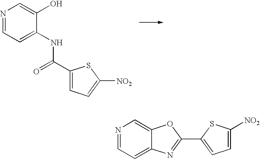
N1=CC=C(NC(=O)C2=CC=C([NO2])S2)C(O)=C1.N1=CC=C2C(=C1)OC(C1=CC=C([NO2])S1)=N2
